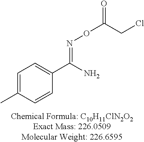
C1=C(C)C=CC(C(N)=NOC(CCl)=O)=C1
